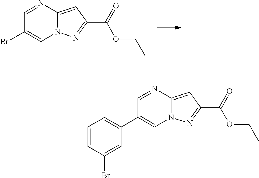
C1=NC2=CC(C(=O)OCC)=NN2C=C1Br.C1=NC2=CC(C(=O)OCC)=NN2C=C1C1=CC=CC(Br)=C1
